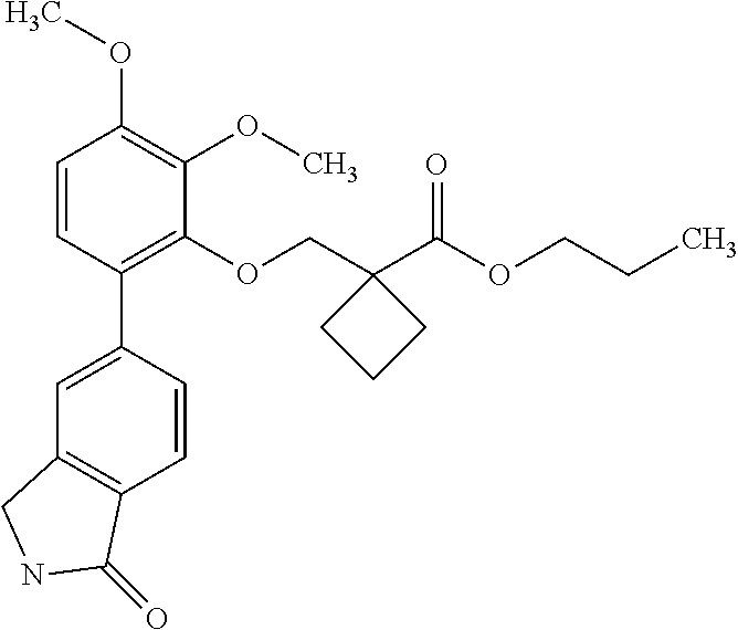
C1=CC(C2=CC3=C(C=C2)C(=O)NC3)=C(OCC2(C(OCCC)=O)CCC2)C(OC)=C1OC
